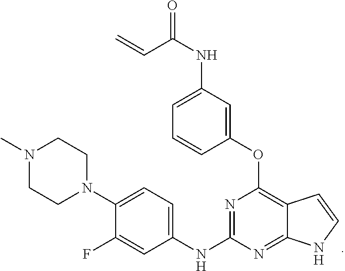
C1(OC2=C3C(=NC(NC4=CC=C(N5CCN(C)CC5)C(F)=C4)=N2)NC=C3)=CC(NC(=O)C=C)=CC=C1
